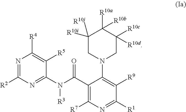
N1=C([R2])N=C(N(C(=O)C2=C([R7])N=C([R1])C([R9])=C2N2CC([R10c])([R10d])C([R10a])([R10b])C([R10j])([R10i])C2)[R3])C([R5])=C1[R4]
